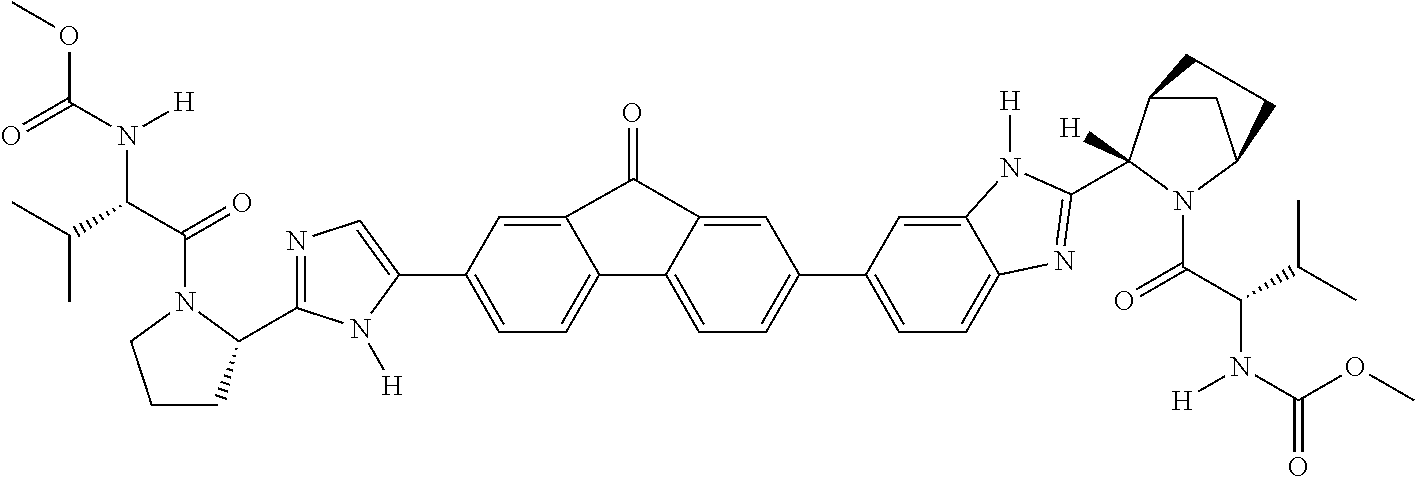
C1=C(C2=CN=C(C3CCCN3C(C(C(C)C)N(C(=O)OC)[H])=O)N2[H])C=C2C(=C1)C1=CC=C(C3=CC=C4C(=C3)N([H])C(C3([H])C5CC(N3C(C(C(C)C)N(C(=O)OC)[H])=O)CC5)=N4)C=C1C2=O
